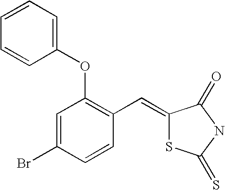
C1=C(Br)C=CC(C=C2SC(=S)NC2=O)=C1OC1=CC=CC=C1
